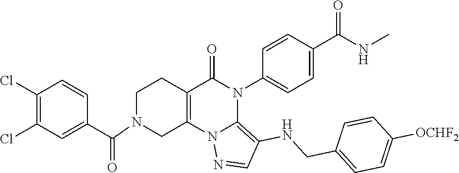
C1(Cl)=C(Cl)C=C(C(=O)N2CC3=C(CC2)C(=O)N(C2=CC=C(C(NC)=O)C=C2)C2=C(NCC4=CC=C([OCHF2])C=C4)C=NN32)C=C1
